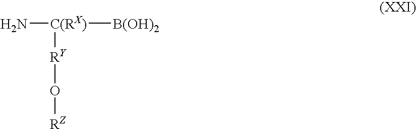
N[C(RX)]([B(OH)2])[RY]O[RZ]
